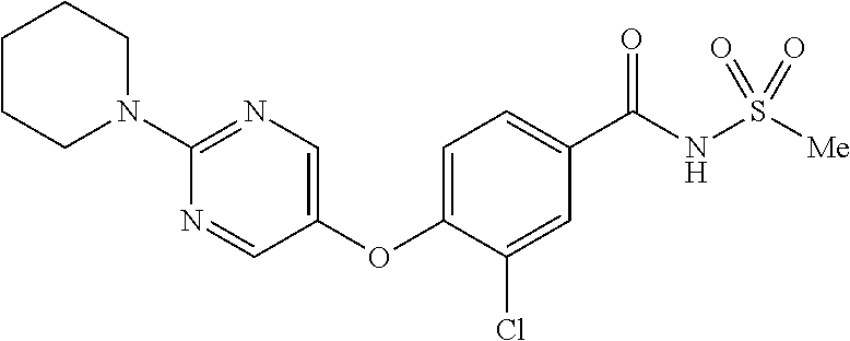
C1=C(OC2=CN=C(N3CCCCC3)N=C2)C(Cl)=CC(C(NS([Me])(=O)=O)=O)=C1
